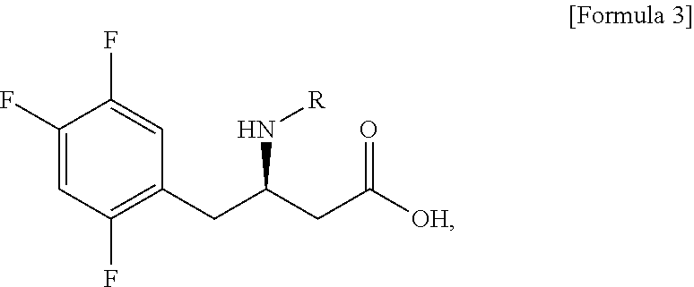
C1(F)=CC(F)=C(CC(CC(=O)[OH])N[R])C=C1F
